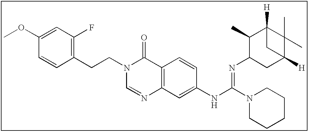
C1(OC)=CC(F)=C(CCN2C=NC3=C(C2=O)C=CC(NC(N2CCCCC2)=NC2CC4([H])C(C)(C)C([H])(C2C)C4)=C3)C=C1
